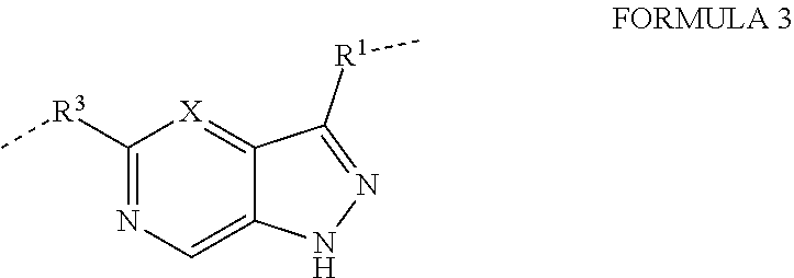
C1([R3]C)=NC=C2C(=[X]1)C([R1]C)=NN2
